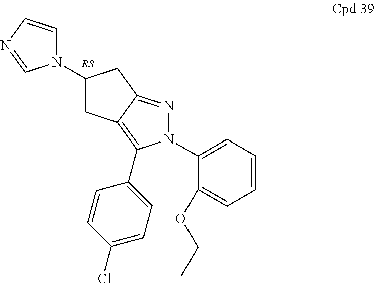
[RS].C1(N2C=CN=C2)CC2=C(C3=CC=C(Cl)C=C3)N(C3=CC=CC=C3OCC)N=C2C1
